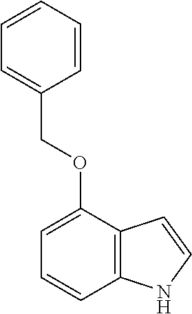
C1=CC2=C(C(OCC3=CC=CC=C3)=C1)C=CN2
